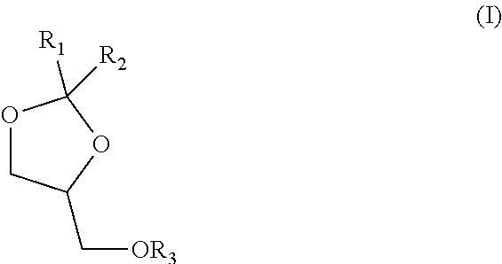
O1CC(C[OR3])OC1([R1])[R2]
